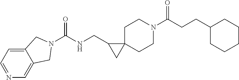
C1=NC=C2C(=C1)CN(C(NCC1CC13CCN(C(CCC1CCCCC1)=O)CC3)=O)C2
